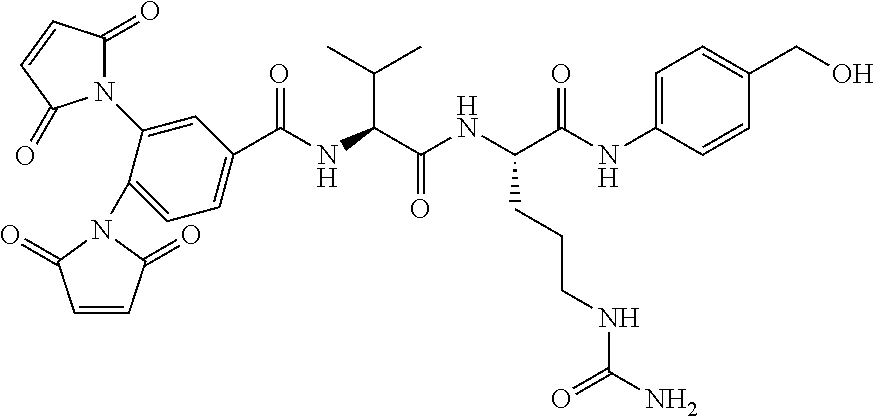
C1=C(N2C(=O)C=CC2=O)C(N2C(=O)C=CC2=O)=CC=C1C(NC(C(NC(C(NC1=CC=C(CO)C=C1)=O)CCCNC(N)=O)=O)C(C)C)=O
